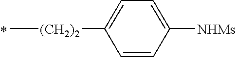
C[(CH2)2]C1=CC=C([NHMs])C=C1.*
